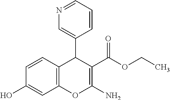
C1=C(C2C3=C(OC(N)=C2C(OCC)=O)C=C(O)C=C3)C=CC=N1
